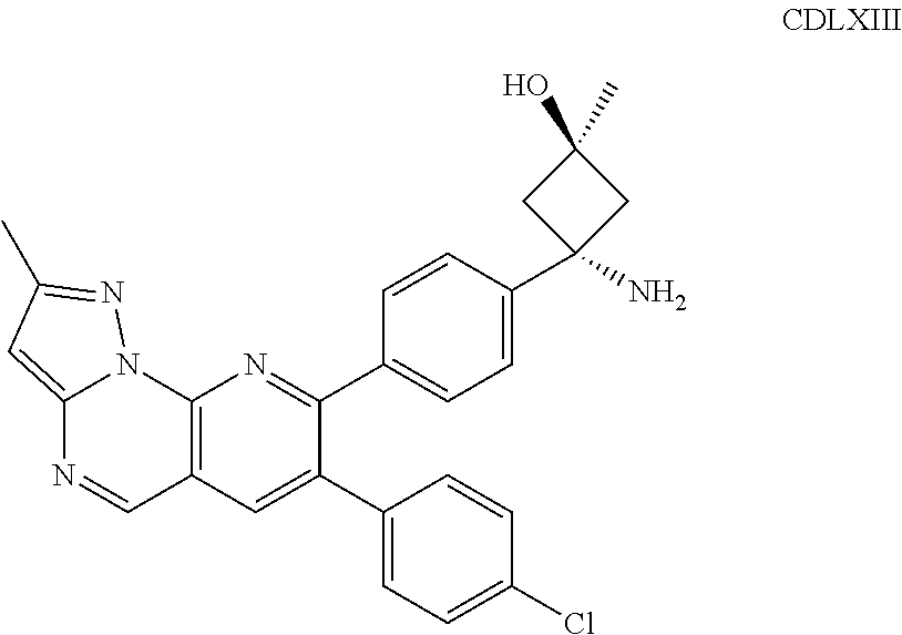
C12=C(C=C(C3=CC=C(Cl)C=C3)C(C3=CC=C(C4(N)CC(C)(O)C4)C=C3)=N1)C=NC1=CC(C)=NN21
